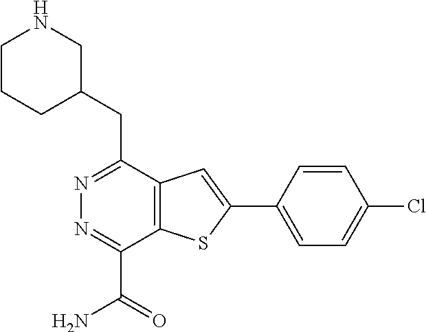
N1=C(CC2CNCCC2)C2=C(C(C(N)=O)=N1)SC(C1=CC=C(Cl)C=C1)=C2
